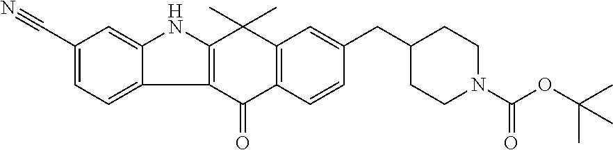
C12=CC(C#N)=CC=C1C1=C(N2)C(C)(C)C2=C(C1=O)C=CC(CC1CCN(C(OC(C)(C)C)=O)CC1)=C2
